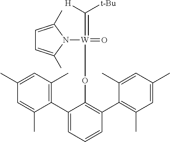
C1(C2=CC=CC(C3=C(C)C=C(C)C=C3C)=C2O[W](=C([H])[t-Bu])(=O)N2C(C)=CC=C2C)=C(C)C=C(C)C=C1C
